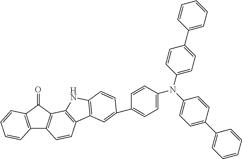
C12=C(C(=O)C3=C1C=CC1=C3NC3=C1C=C(C1=CC=C(N(C4=CC=C(C5=CC=CC=C5)C=C4)C4=CC=C(C5=CC=CC=C5)C=C4)C=C1)C=C3)C=CC=C2
